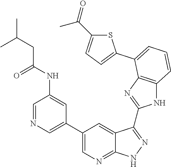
C1=NC=C(C2=CN=C3C(=C2)C(C2=NC4=C(N2)C=CC=C4C2=CC=C(C(=O)C)S2)=NN3)C=C1NC(=O)CC(C)C
